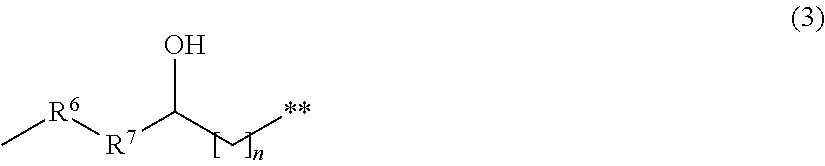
C[R6][R7]C(C[**])O
